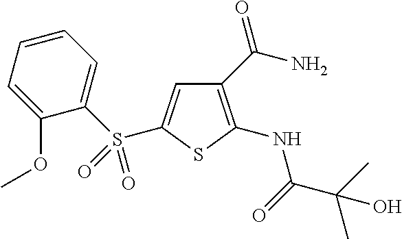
C1(C(N)=O)=C(NC(C(C)(C)O)=O)SC(S(C2=CC=CC=C2OC)(=O)=O)=C1
